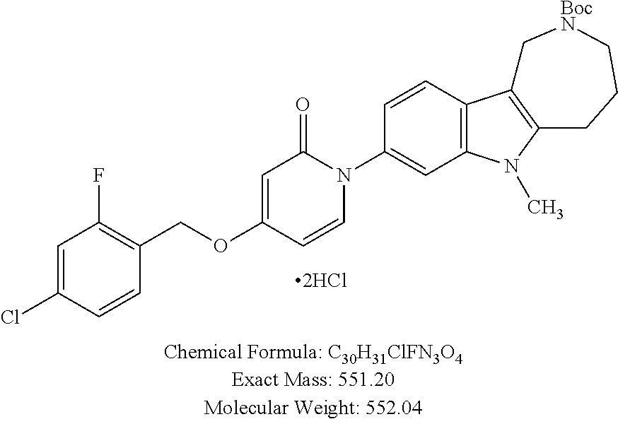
C1=C(Cl)C=CC(COC2=CC(=O)N(C3=CC4=C(C=C3)C3=C(N4C)CCC[BocN]C3)C=C2)=C1F
